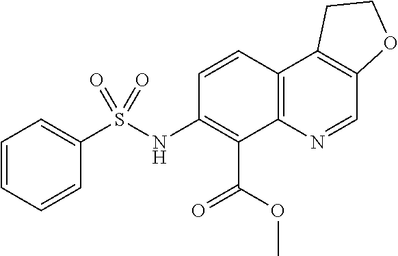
C1(NS(C2=CC=CC=C2)(=O)=O)=C(C(=O)OC)C2=C(C3=C(C=N2)OCC3)C=C1
